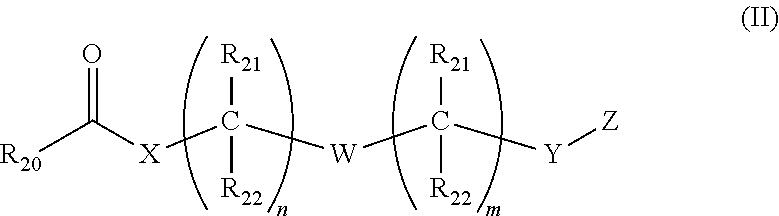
[R20]C([X]C([W]C([Y][Z])([R21])[R22])([R21])[R22])=O
